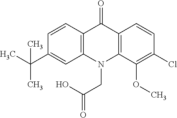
C12=C(N(CC(=O)O)C3=C(C1=O)C=CC(Cl)=C3OC)C=C(C(C)(C)C)C=C2
